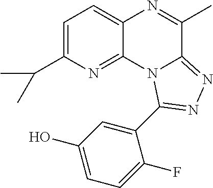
C1=C(C(C)C)N=C2C(=C1)N=C(C)C1=NN=C(C3=CC(O)=CC=C3F)N21
